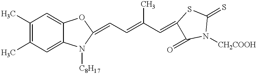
C1(C)=C(C)C=C2C(=C1)OC(=CC=C(C=C1C(=O)N([CH2COOH])C(=S)S1)C)N2[C8H17]
